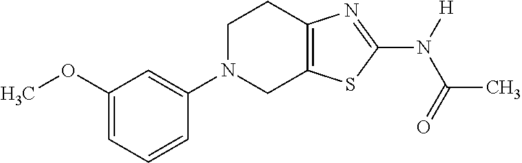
C1(OC)=CC=CC(N2CC3=C(CC2)N=C(N([H])C(=O)C)S3)=C1
